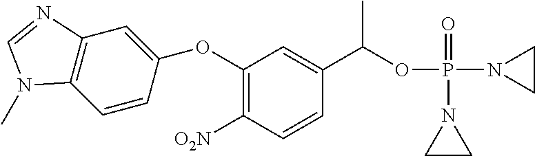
C1(OC2=CC3=C(C=C2)N(C)C=N3)=C([O2N])C=CC(C(OP(N2CC2)(=O)N2CC2)C)=C1
